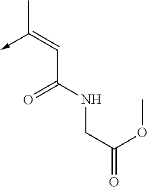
C(C(NCC(=O)OC)=O)=C(->C)C
